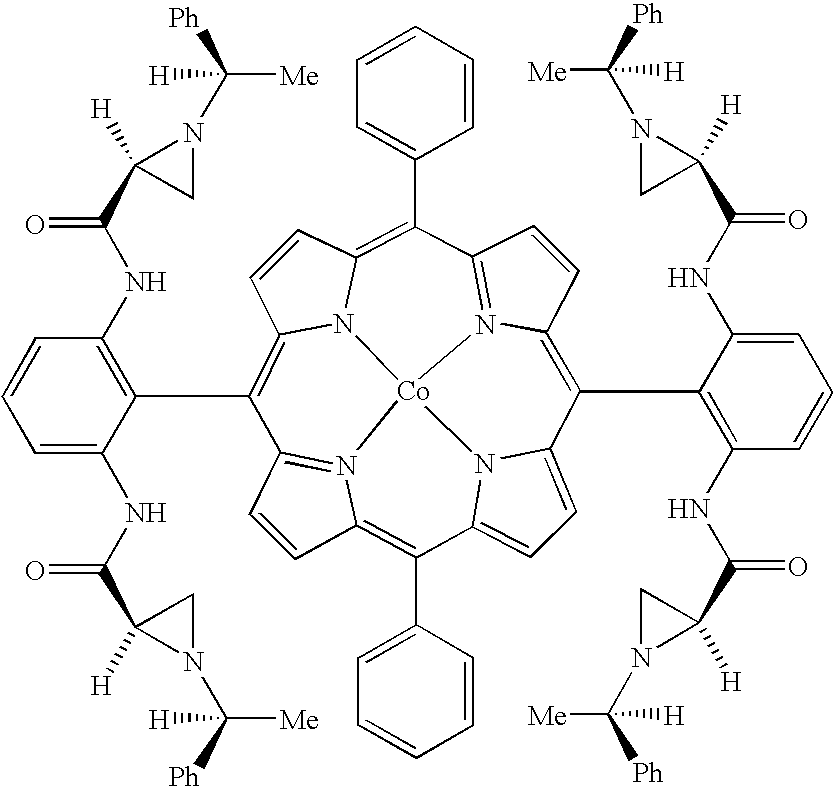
C1=CC2=C(C3=CC=CC=C3)C3=CC=C4N3[Co]35N2=C1C(C1=C(NC(C2([H])N(C([Ph])([Me])[H])C2)=O)C=CC=C1NC(C1([H])CN1C([Ph])([Me])[H])=O)=C1C=CC(=C(C2=CC=CC=C2)C2=N3C(=C4C3=C(NC(C4([H])CN4C([Ph])([Me])[H])=O)C=CC=C3NC(C3([H])N(C([Ph])([Me])[H])C3)=O)C=C2)N15
